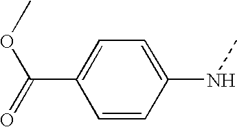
C(C1=CC=C(NC)C=C1)(=O)OC
